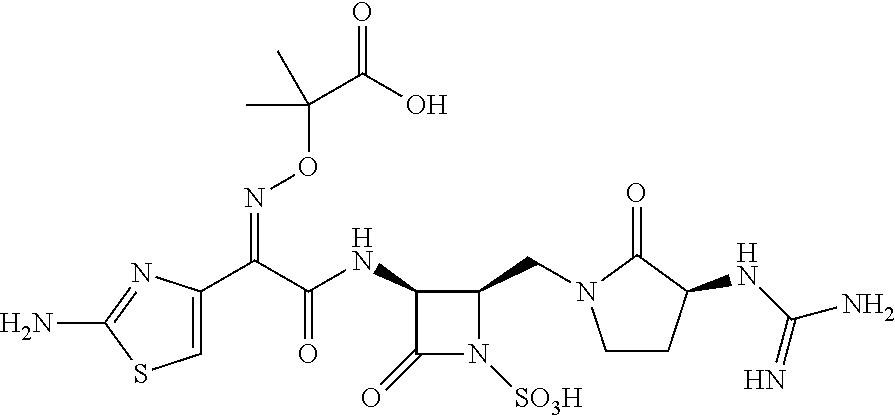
C1=C(C(C(NC2C(=O)N([SO3H])C2CN2CCC(NC(N)=N)C2=O)=O)=NOC(C(O)=O)(C)C)N=C(N)S1
